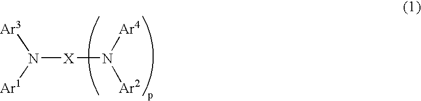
N([Ar3])([Ar1])[X]N([Ar4])[Ar2]
